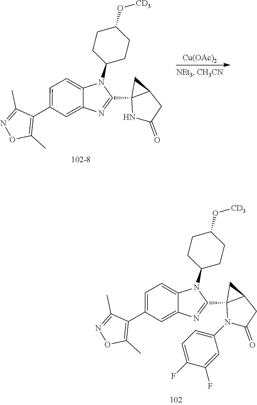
C1CC(N2C3=CC=C(C4=C(C)ON=C4C)C=C3N=C2C23NC(=O)CC2C3)CCC1O[CD3].[Cu(OAc)2].C1CC(N2C3=CC=C(C4=C(C)ON=C4C)C=C3N=C2C23N(C4=CC=C(F)C(F)=C4)C(=O)CC2C3)CCC1O[CD3]
